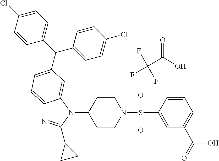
FC(C(O)=O)(F)F.C1CN(S(=O)(=O)C2=CC(C(=O)O)=CC=C2)CCC1N1C2=CC(C(C3=CC=C(Cl)C=C3)C3=CC=C(Cl)C=C3)=CC=C2N=C1C1CC1
